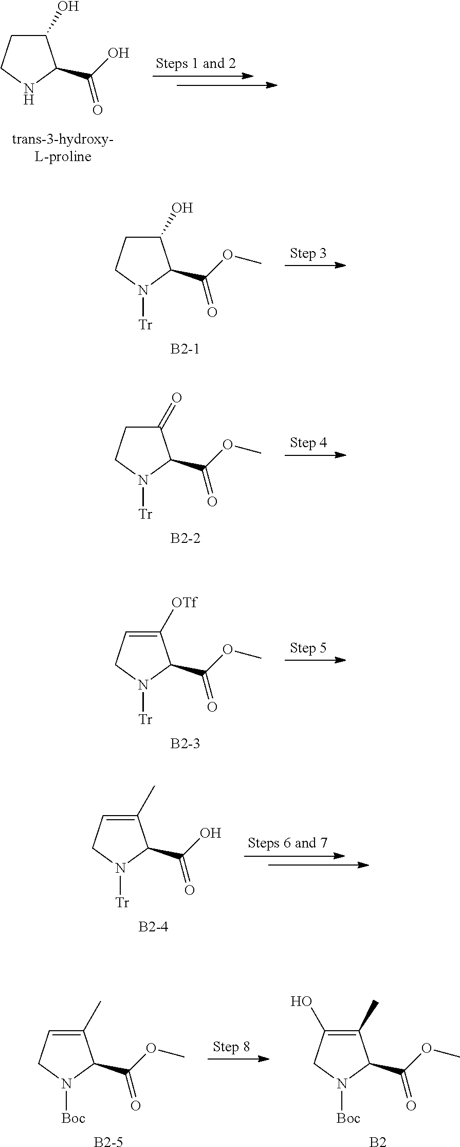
C1(O)CCNC1C(=O)O.C1(O)CCN([Tr])C1C(=O)OC.[B2-1].C1(=O)CCN([Tr])C1C(=O)OC.[B2-2].C1([OTf])=CCN([Tr])C1C(=O)OC.[B2-3].C1(C)=CCN([Tr])C1C(=O)O.[B2-4].C1(C)=CCN([Boc])C1C(=O)OC.[B2-5].C1(C)=C(O)CN([Boc])C1C(=O)OC.[B2]
